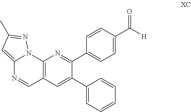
C12=C(C=C(C3=CC=CC=C3)C(C3=CC=C(C([H])=O)C=C3)=N1)C=NC1=CC(C)=NN21
